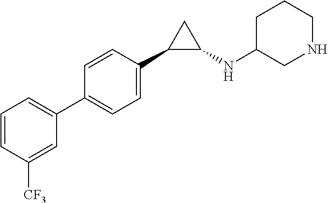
C1(C2=CC=C(C3=CC=CC([CF3])=C3)C=C2)C(NC2CNCCC2)C1
